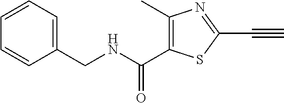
C1=CC=C(CNC(C2=C(C)N=C(C#C)S2)=O)C=C1
